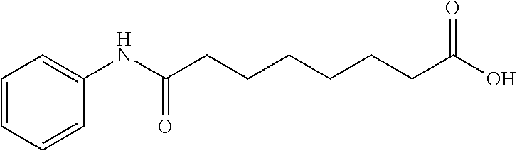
C1=CC=CC(NC(CCCCCCC(=O)O)=O)=C1
